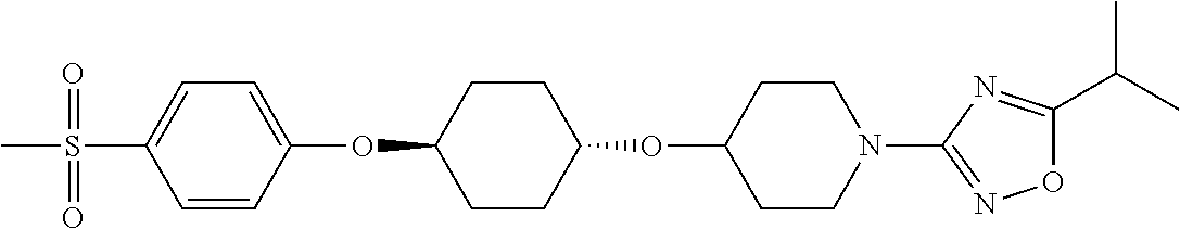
C1=CC(OC2CCC(OC3CCN(C4=NOC(C(C)C)=N4)CC3)CC2)=CC=C1S(C)(=O)=O
